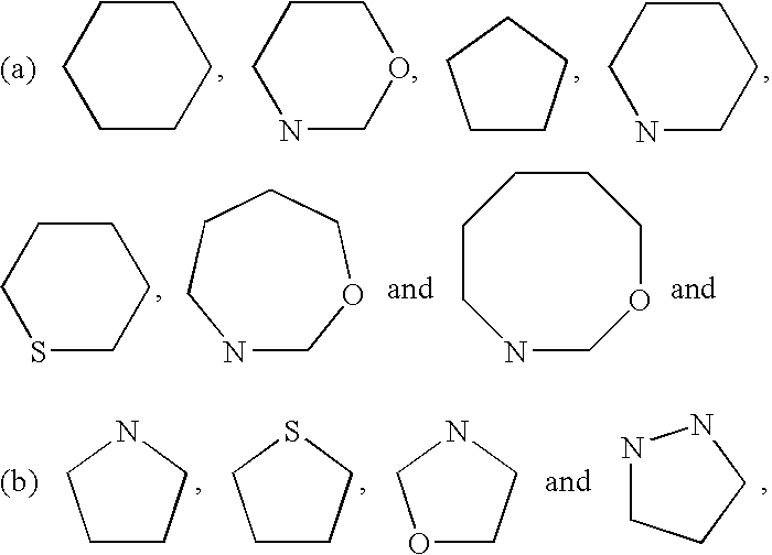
C1CCCCC1.C1CCCC1.C1CCNCC1.C1CCNCO1.[(a)].N1COCCCCC1.N1COCCCC1.C1CCSCC1.C1CCNC1.C1CCSC1.N1CCCN1.[(b)].O1CCNC1
